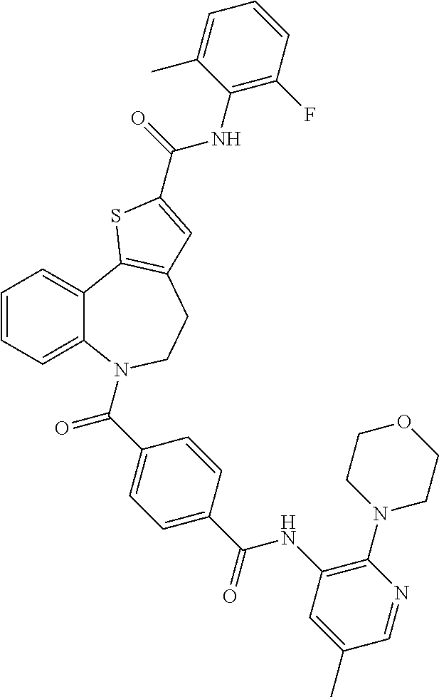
C1=CC=C2C(=C1)C1=C(CCN2C(C2=CC=C(C(=O)NC3=C(N4CCOCC4)N=CC(C)=C3)C=C2)=O)C=C(C(NC2=C(F)C=CC=C2C)=O)S1
